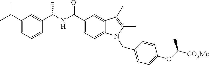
C1(C(NC(C2=CC=C3C(=C2)C(C)=C(C)N3CC2=CC=C(OC([CO2Me])C)C=C2)=O)C)=CC(C(C)C)=CC=C1
